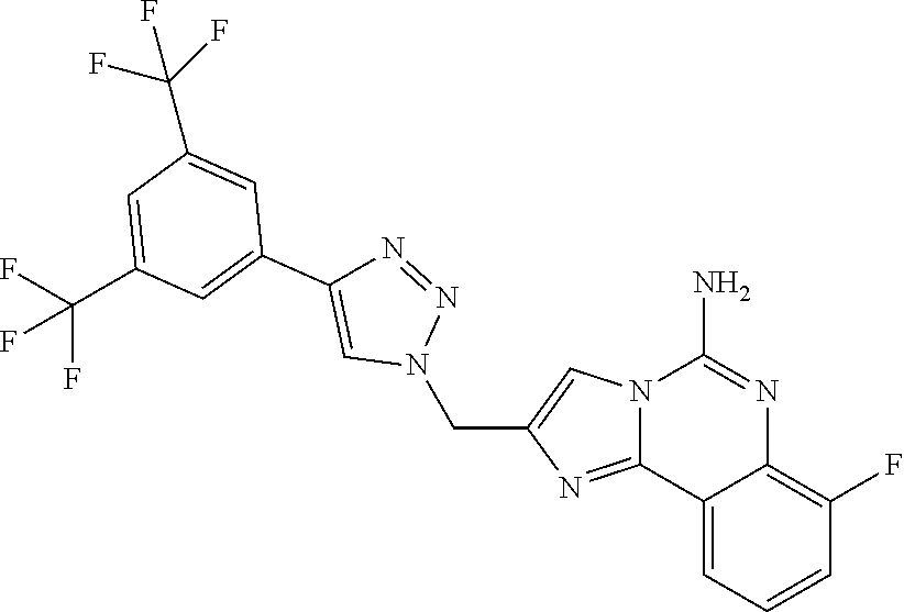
C(C1=CN2C(=N1)C1=CC=CC(F)=C1N=C2N)N1N=NC(C2=CC(C(F)(F)F)=CC(C(F)(F)F)=C2)=C1
